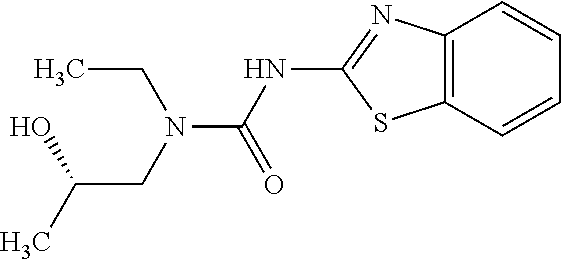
C12=C(N=C(NC(=O)N(CC)CC(C)O)S1)C=CC=C2
